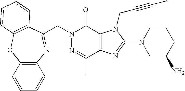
C(N1N=C(C)C2=C(C1=O)N(CC#CC)C(N1CC(N)CCC1)=N2)C1=NC2=C(OC3=C1C=CC=C3)C=CC=C2
